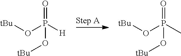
[tBu]OP([H])(=O)O[tBu].[tBu]OP(C)(=O)O[tBu]
